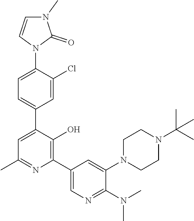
C1CN(C2=CC(C3=C(O)C(C4=CC=C(N5C=CN(C)C5=O)C(Cl)=C4)=CC(C)=N3)=CN=C2N(C)C)CCN1C(C)(C)C
